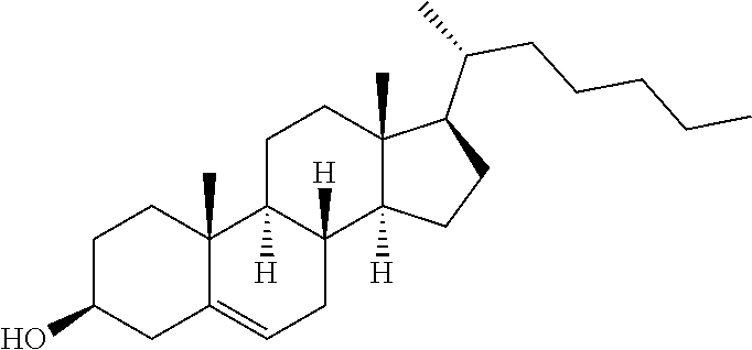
C1C2=CCC3([H])C([H])(C2(C)CCC1O)CCC1(C)C(C(CCCCC)C)CCC13[H]
